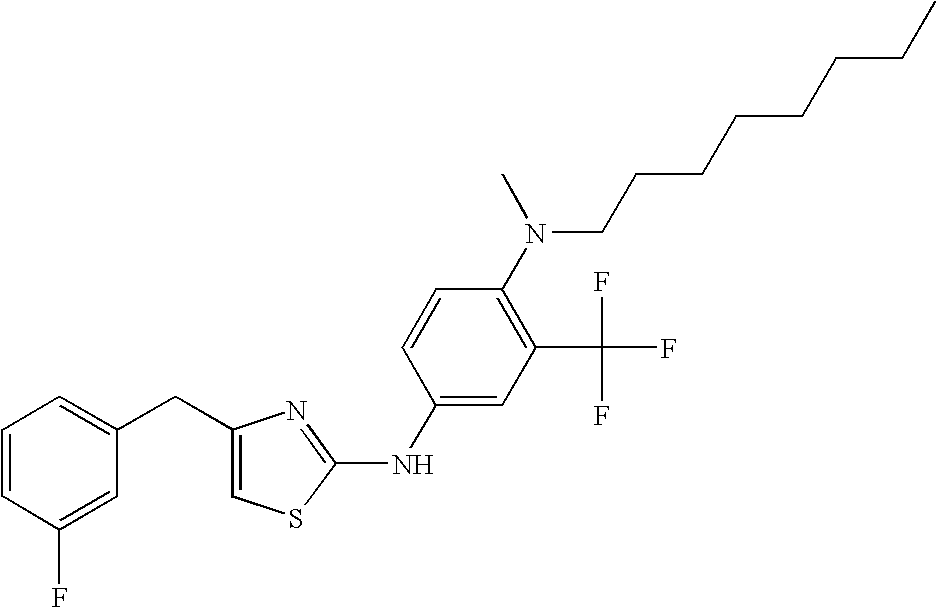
C1=C(CC2=CC=CC(F)=C2)N=C(NC2=CC(C(F)(F)F)=C(N(CCCCCCCC)C)C=C2)S1
